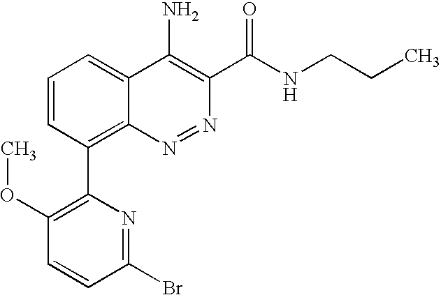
C1=CC(C2=C(OC)C=CC(Br)=N2)=C2C(=C1)C(N)=C(C(NCCC)=O)N=N2
